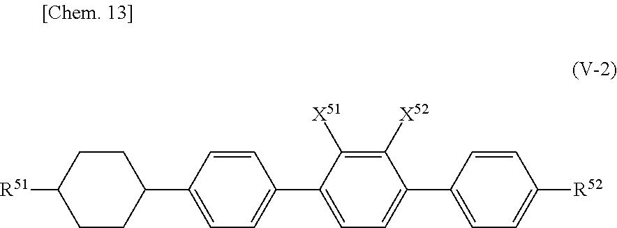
C1(C2=CC=C(C3=CC=C(C4=CC=C([R52])C=C4)C([X52])=C3[X51])C=C2)CCC([R51])CC1
